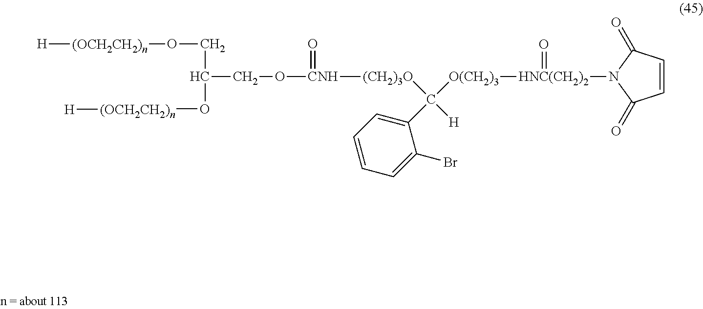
[H][(OCH2CH2)n]OCC(O[(OCH2CH2)n][H])CO[CNH]([(CH2)3O]C(C1=CC=CC=C1Br)([H])[O(CH2)3][HNC(CH2)2](N1C(=O)C=CC1=O)=O)=O
